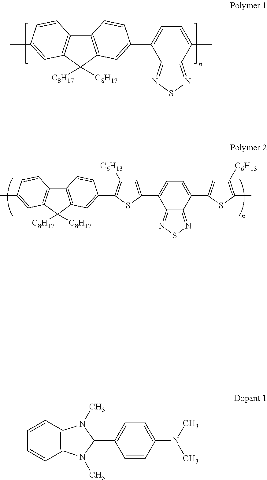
C12=C(C([C8H17])([C8H17])C3=C1C=CC(C)=C3)C=C(C1=CC=C(C)C3=NSN=C13)C=C2.C12=C(C([C8H17])([C8H17])C3=C1C=CC(C)=C3)C=C(C1=C([C6H13])C=C(C3=CC=C(C4=CC([C6H13])=C(C)S4)C4=NSN=C43)S1)C=C2.C1=CC2=C(C=C1)N(C)C(C1=CC=C(N(C)C)C=C1)N2C
